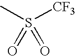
S([CF3])(C)(=O)=O
